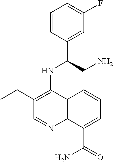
C1=CC(C(CN)NC2=C(CC)C=NC3=C2C=CC=C3C(=O)N)=CC(F)=C1
